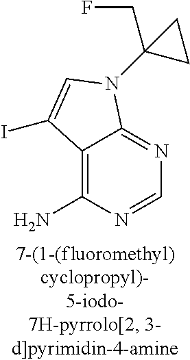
C12=C(N)N=CN=C1N(C1(CF)CC1)C=C2I
